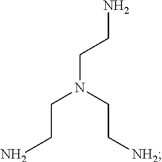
NCCN(CCN)CC[NH2]
